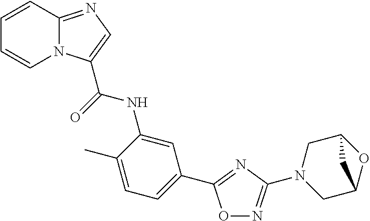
C1=CC2=NC=C(C(=O)NC3=CC(C4=NC(N5CC6OC(C5)C6)=NO4)=CC=C3C)N2C=C1
